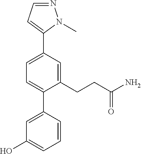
C1(CCC(N)=O)=CC(C2=CC=NN2C)=CC=C1C1=CC(O)=CC=C1
